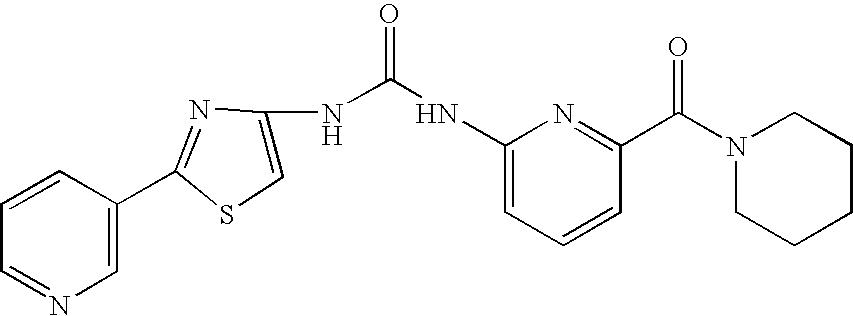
C1=CC(C2=NC(NC(=O)NC3=CC=CC(C(N4CCCCC4)=O)=N3)=CS2)=CN=C1
